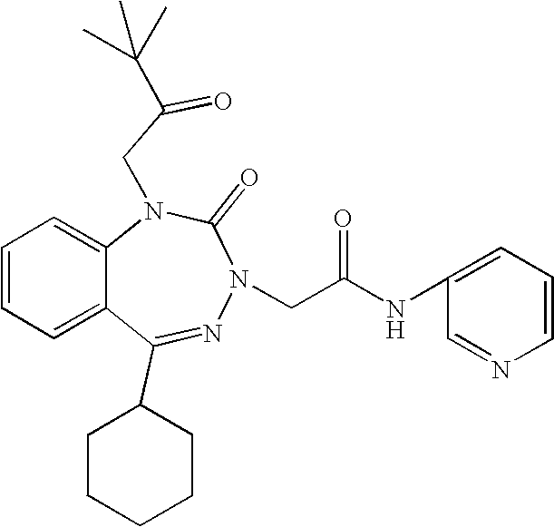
C1=CC=C2C(=C1)N(CC(=O)C(C)(C)C)C(=O)N(CC(NC1=CC=CN=C1)=O)N=C2C1CCCCC1
